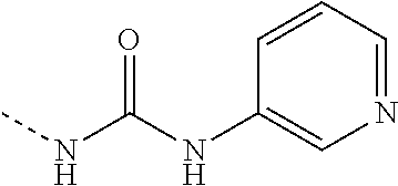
CNC(NC1=CN=CC=C1)=O
